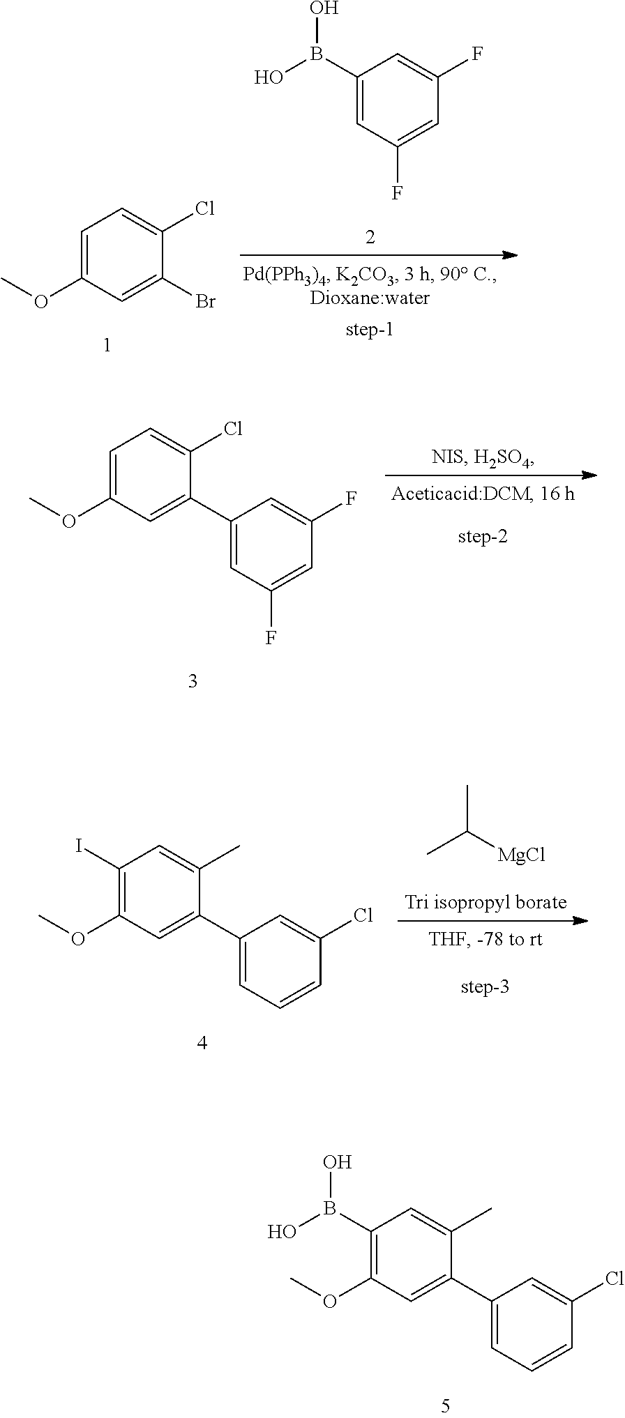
C1=C(OC)C=C(Br)C(Cl)=C1.C1(B(O)O)=CC(F)=CC(F)=C1.C1=C(OC)C=C(C2=CC(F)=CC(F)=C2)C(Cl)=C1.C1(B(O)O)=C(OC)C=C(C2=CC=CC(Cl)=C2)C(C)=C1.C1(I)=C(OC)C=C(C2=CC=CC(Cl)=C2)C(C)=C1.CC(C)[MgCl]
